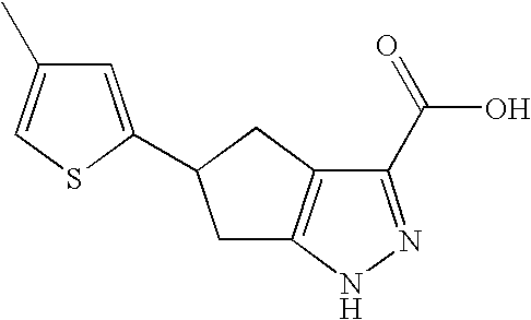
C1(C(=O)O)=NNC2=C1CC(C1=CC(C)=CS1)C2
